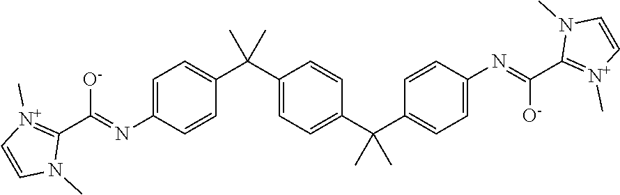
[O-]C(=NC1=CC=C(C(C2=CC=C(C(C)(C)C3=CC=C(N=C([O-])C4=[N+](C)C=CN4C)C=C3)C=C2)(C)C)C=C1)C1=[N+](C)C=CN1C
